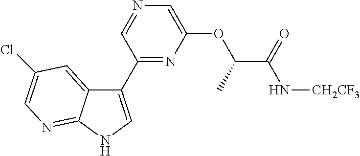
C1(C2=NC(OC(C(N[CH2CF3])=O)C)=CN=C2)=CNC2=NC=C(Cl)C=C12
